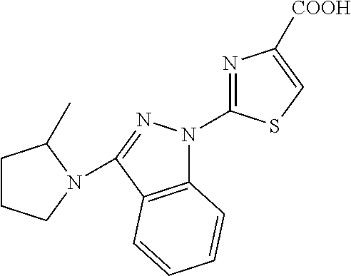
C12=C(C(N3CCCC3C)=NN1C1=NC([COOH])=CS1)C=CC=C2
